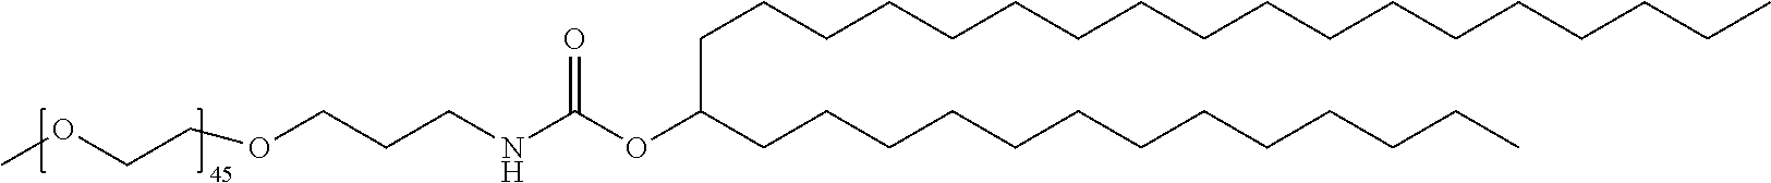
C(C(CCCCCCCCCCCCC)OC(NCCCOCCOC)=O)CCCCCCCCCCCCCCCCC
